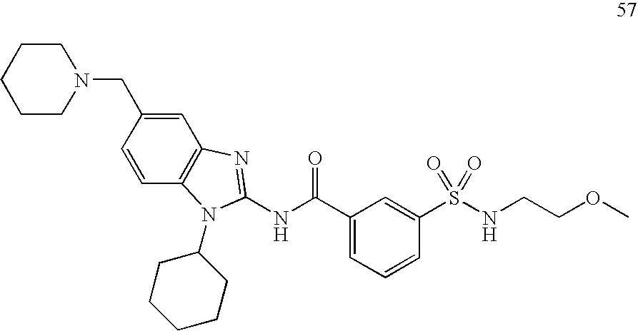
C1=CC(CN2CCCCC2)=CC2=C1N(C1CCCCC1)C(NC(C1=CC=CC(S(NCCOC)(=O)=O)=C1)=O)=N2
